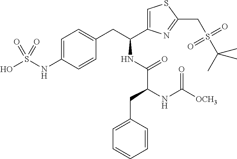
C1=C(NS(O)(=O)=O)C=CC(CC(NC(=O)C(NC([OCH3])=O)CC2=CC=CC=C2)C2=CSC(CS(=O)(=O)C(C)(C)C)=N2)=C1
